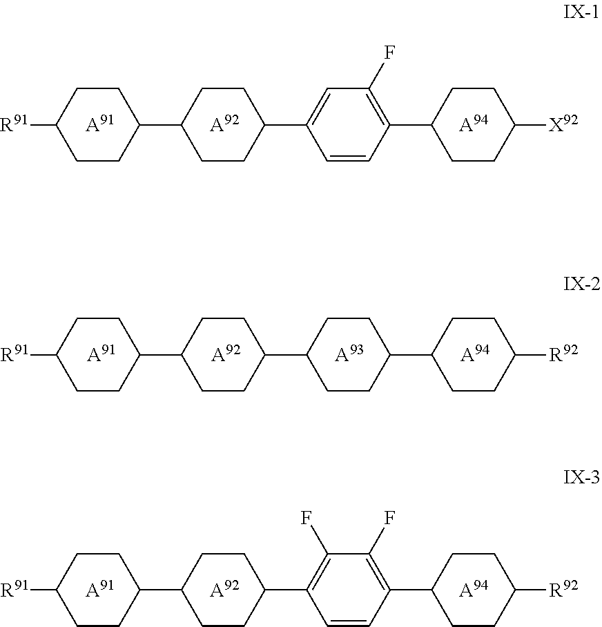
[A91].[A92].C1CC(C2CCC(C3=CC(F)=C(C4CCC([X92])CC4)C=C3)CC2)CCC1[R91].[A94].[A91].[A92].[A94].[A93].C1CC(C2CCC(C3CCC(C4CCC([R92])CC4)CC3)CC2)CCC1[R91].[A91].[A92].[A94].C1CC(C2CCC(C3=C(F)C(F)=C(C4CCC([R92])CC4)C=C3)CC2)CCC1[R91]
